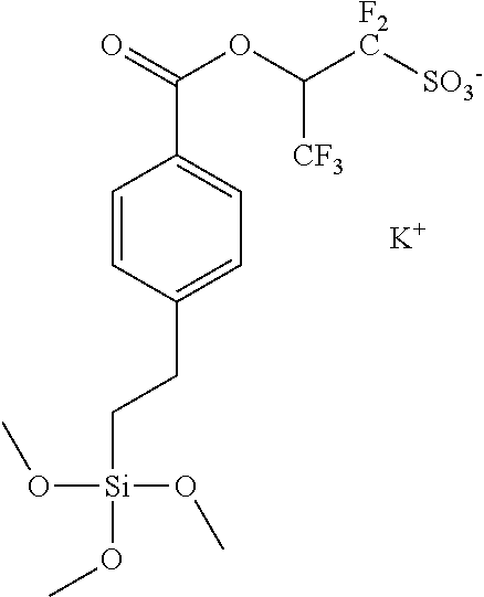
C1=CC(CC[Si](OC)(OC)OC)=CC=C1C(=O)OC([F2C][SO3-])[CF3].[K]
